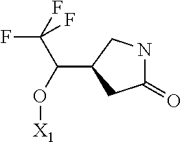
C1(=O)NCC(C(O[X1])C(F)(F)F)C1
